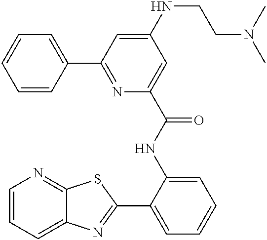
C1=CC=C2C(=N1)SC(C1=CC=CC=C1NC(=O)C1=CC(NCCN(C)C)=CC(C3=CC=CC=C3)=N1)=N2
